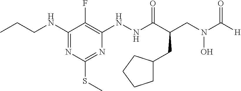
C1(NCCC)=NC(SC)=NC(NNC(C(CN(C([H])=O)O)CC2CCCC2)=O)=C1F
